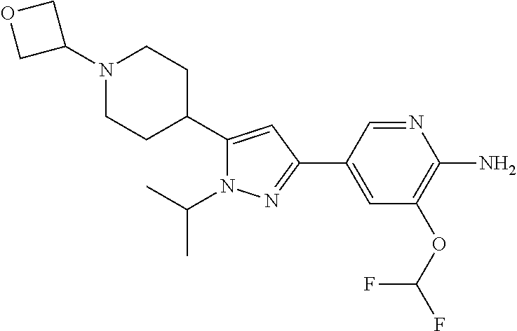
C1C(C2=CC(C3=CC(OC(F)F)=C(N)N=C3)=NN2C(C)C)CCN(C2COC2)C1
